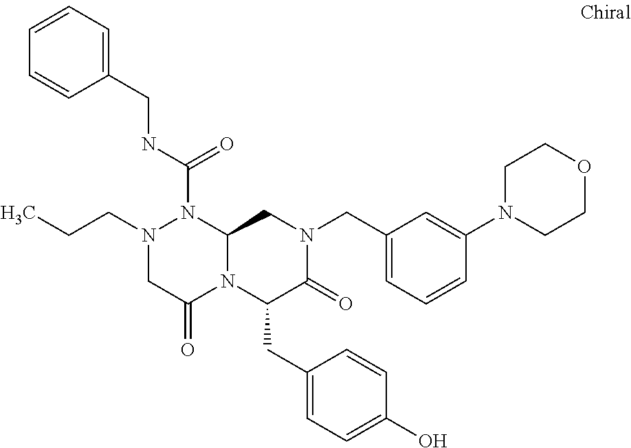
N(C(=O)N1N(CCC)CC(=O)N2C1CN(CC1=CC=CC(N3CCOCC3)=C1)C(=O)C2CC1=CC=C(O)C=C1)CC1=CC=CC=C1
